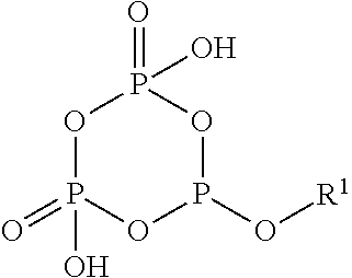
O1P(=O)(O)OP(O[R1])OP1(=O)O
